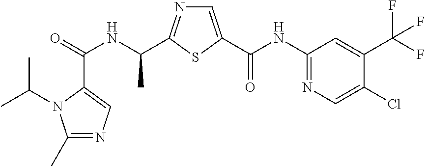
C(=O)(NC(C)C1=NC=C(C(NC2=NC=C(Cl)C(C(F)(F)F)=C2)=O)S1)C1=CN=C(C)N1C(C)C
